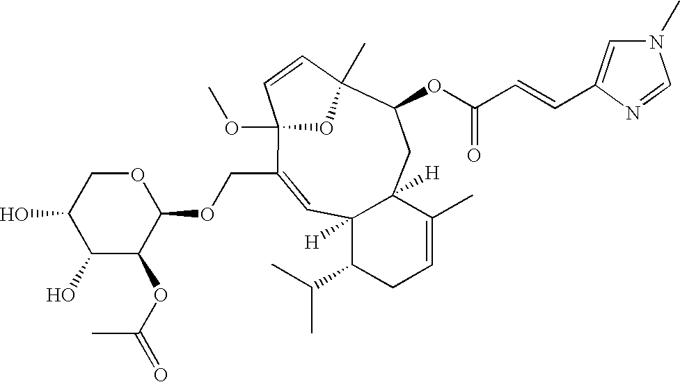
C1(O)C(OC(=O)C)C(OCC2=CC3([H])C(C(C)C)CC=C(C)C3([H])CC(OC(C=CC3=CN(C)C=N3)=O)C3(C)OC2(OC)C=C3)OCC1O
